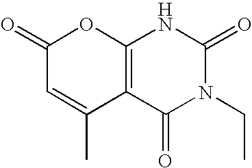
C1(=O)C=C(C)C2=C(O1)NC(=O)N(CC)C2=O
